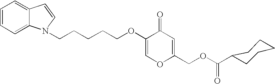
C1=CC=C2C(=C1)C=CN2CCCCCOC1=COC(COC(C2CCCCC2)=O)=CC1=O
